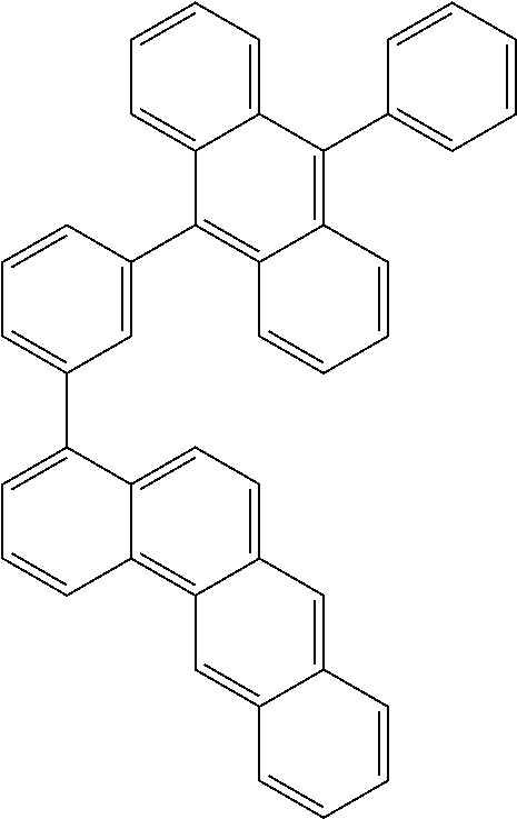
C1=CC(C2=C3C(=C(C4=CC=CC=C4)C4=CC=CC=C24)C=CC=C3)=CC(C2=CC=CC3=C4C(=CC=C23)C=C2C(=C4)C=CC=C2)=C1
